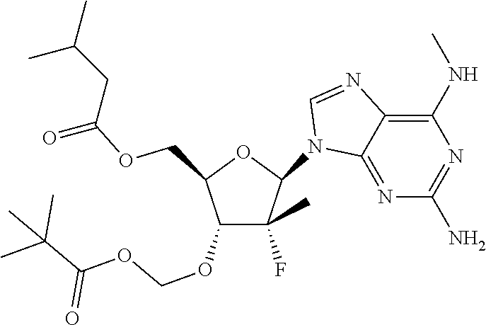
C1(N2C3=NC(N)=NC(NC)=C3N=C2)C(F)(C)C(OCOC(=O)C(C)(C)C)C(COC(=O)CC(C)C)O1
